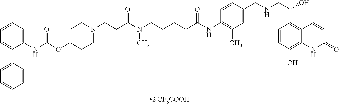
C1=CC=C(NC(=O)OC2CCN(CCC(N(CCCCC(NC3=C(C)C=C(CNCC(O)C4=C5C(=C(O)C=C4)NC(=O)C=C5)C=C3)=O)C)=O)CC2)C(C2=CC=CC=C2)=C1
